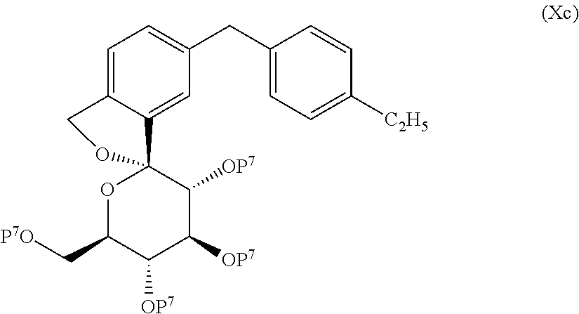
C1=C2C(=CC(CC3=CC=C([C2H5])C=C3)=C1)C1(OC(C[P7O])C([OP7])C([OP7])C1[OP7])OC2
